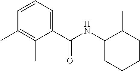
C1=CC=C(C(NC2CCCCC2C)=O)C(C)=C1C
